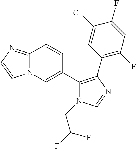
N12C(=NC=C1)C=CC(C1=C(C3=C(F)C=C(F)C(Cl)=C3)N=CN1CC(F)F)=C2
